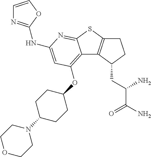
C12=C(OC3CCC(N4CCOCC4)CC3)C=C(NC3=NC=CO3)N=C1SC1=C2C(CC(N)C(=O)N)CC1
